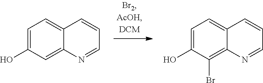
C1=C(O)C=C2C(=C1)C=CC=N2.C1=C(O)C(Br)=C2C(=C1)C=CC=N2
